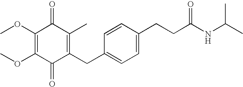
C1(=O)C(CC2=CC=C(CCC(NC(C)C)=O)C=C2)=C(C)C(=O)C(OC)=C1OC
